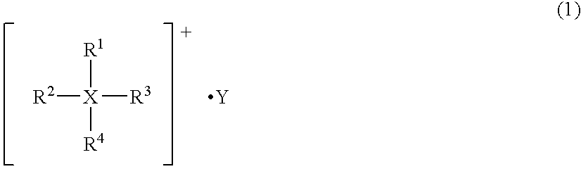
[R2][X]([R3])([R1])[R4].[Y]
